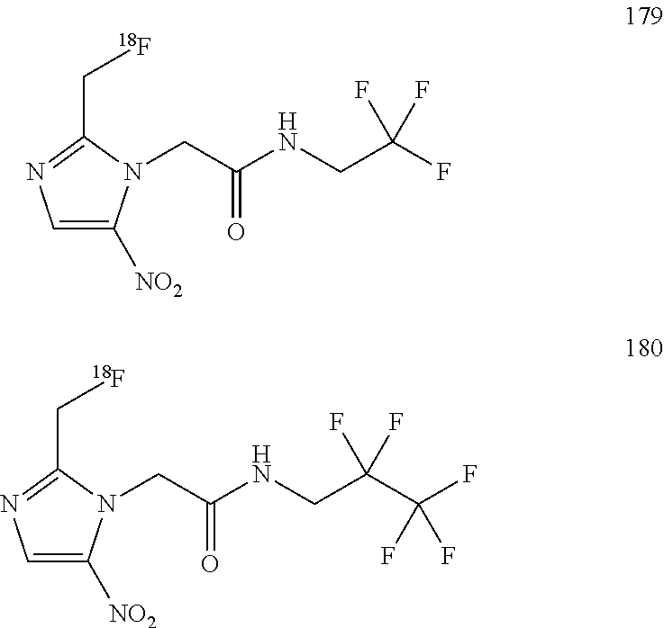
C1=C([NO2])N(CC(NCC(F)(F)F)=O)C(C[18F])=N1.C1=C([NO2])N(CC(NCC(C(F)(F)F)(F)F)=O)C(C[18F])=N1
